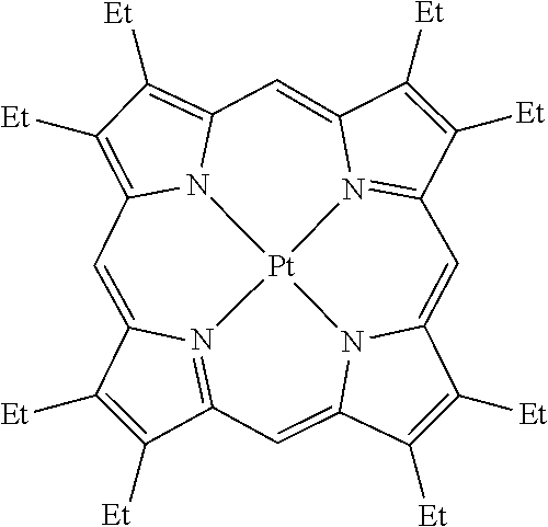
C1([Et])=C([Et])C2=N3C1=CC1=C([Et])C([Et])=C4N1[Pt]31N3=C(C([Et])=C([Et])C3=C4)C=C3C([Et])=C([Et])C(=C2)N31
